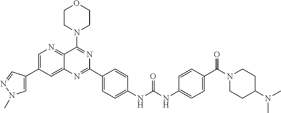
C1=C(C2=CN(C)N=C2)C=C2C(=N1)C(N1CCOCC1)=NC(C1=CC=C(NC(NC3=CC=C(C(N4CCC(N(C)C)CC4)=O)C=C3)=O)C=C1)=N2
